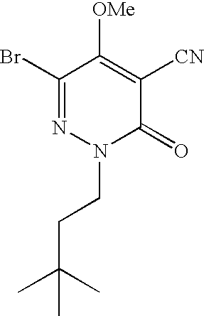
C1(Br)=NN(CCC(C)(C)C)C(=O)C([CN])=C1[OMe]
